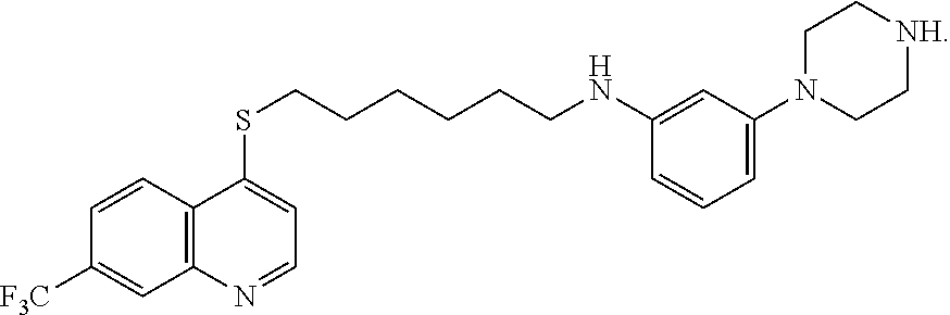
C1=CC2=C(C=C1[F3C])N=CC=C2SCCCCCCNC1=CC(N2CC[NH]CC2)=CC=C1
